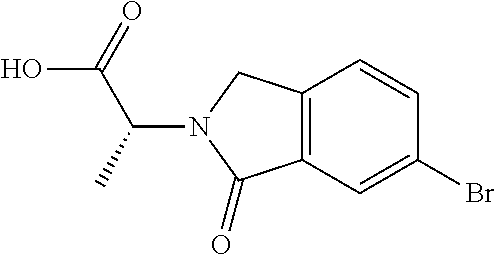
C12=C(C=C(Br)C=C1)C(=O)N(C(C(O)=O)C)C2
